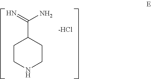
C(C1CCNCC1)(=N)N.[-HCl]
